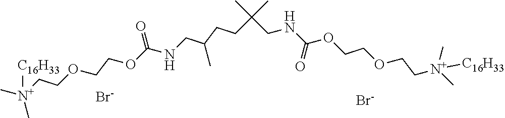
C[N+](CCOCCOC(NCC(CCC(C)(C)CNC(OCCOCC[N+](C)(C)[C16H33])=O)C)=O)(C)[C16H33].[Br-].[Br-]
